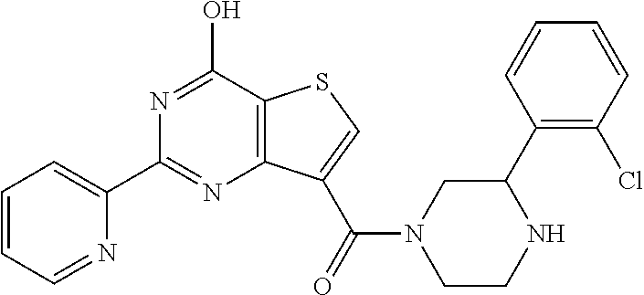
C1=CC=NC(C2=NC3=C(C(O)=N2)SC=C3C(=O)N2CC(C3=C(Cl)C=CC=C3)NCC2)=C1
